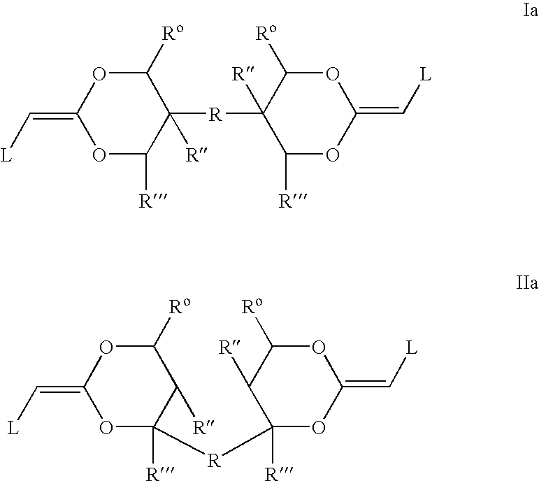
C1(=C[L])OC([R])C([R])([R]C2([R])C([R])OC(=C[L])OC2[Ro])C([Ro])O1.C1(=C[L])OC([R])([R]C2([R])C([R])C([Ro])OC(=C[L])O2)C([R])C([Ro])O1
